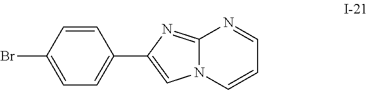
C1=C(Br)C=CC(C2=CN3C(=N2)N=CC=C3)=C1
